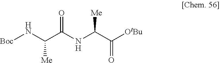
[Boc]NC([Me])C(NC(C(=O)[OtBu])[Me])=O
